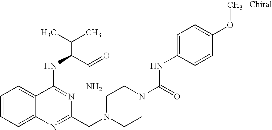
C1=CC=C2C(=C1)C(NC(C(N)=O)C(C)C)=NC(CN1CCN(C(=O)NC3=CC=C(OC)C=C3)CC1)=N2
